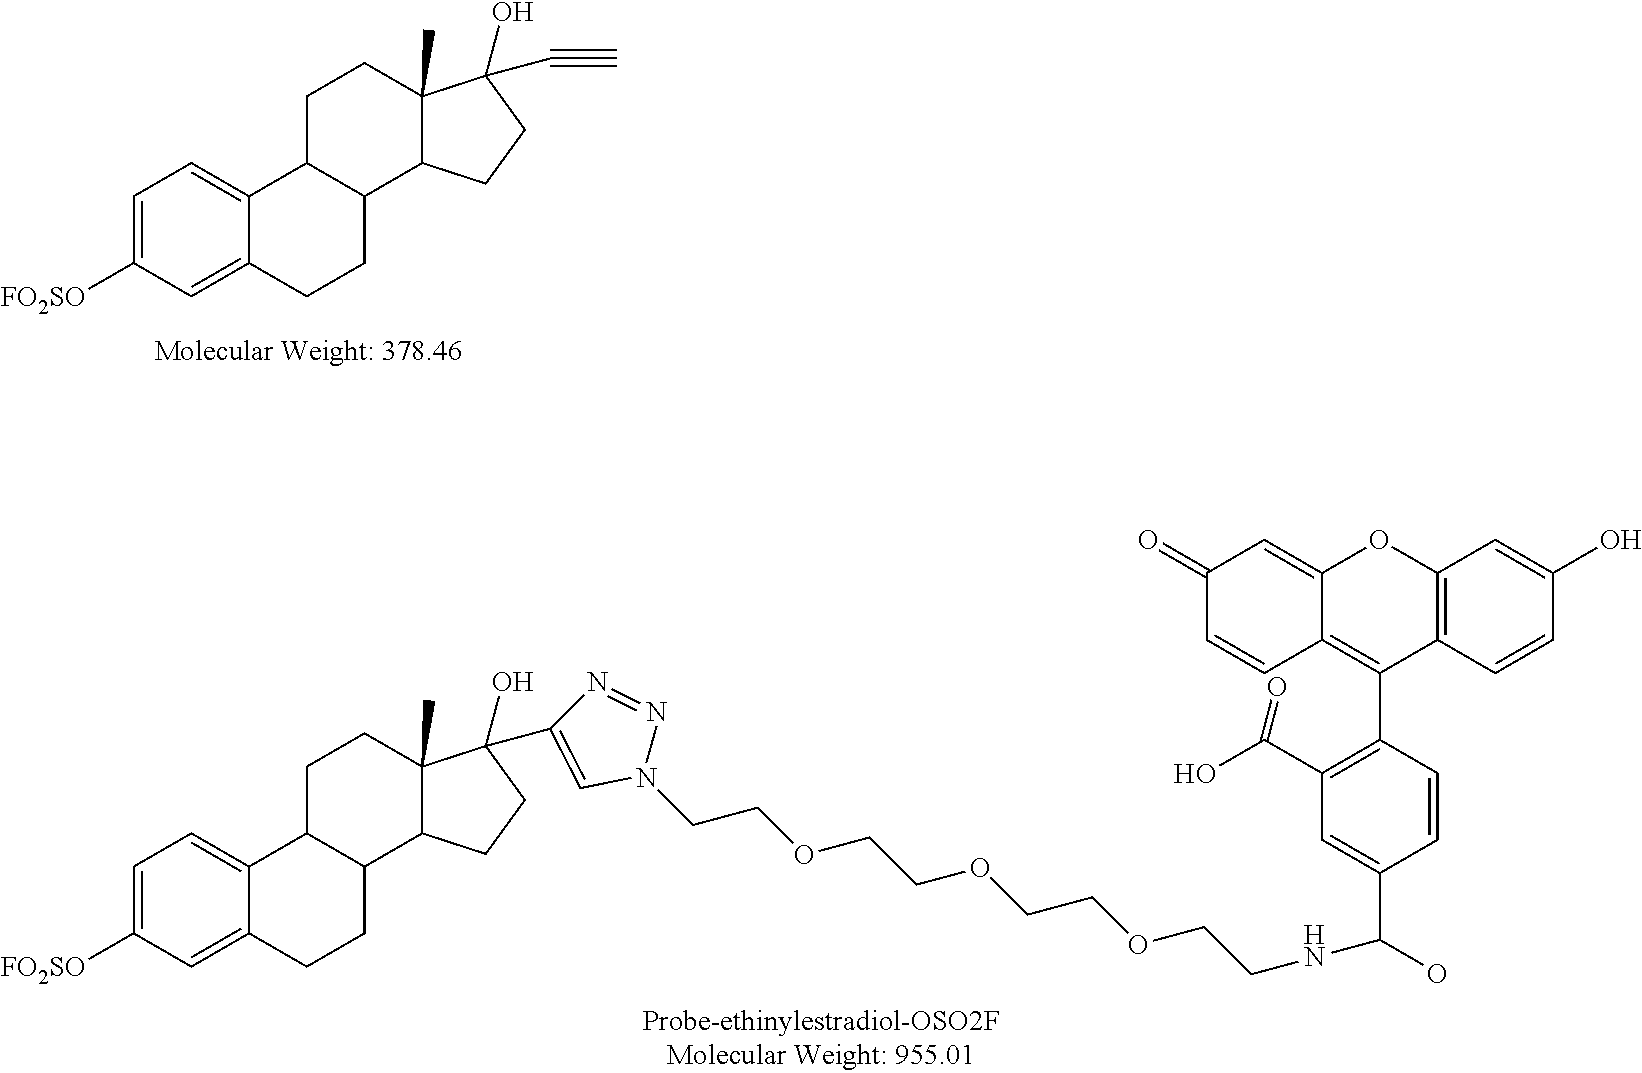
C1=C([FO2SO])C=C2C(=C1)C1C(CC2)C2C(C)(CC1)C(C#C)(O)CC2.C1=C([FO2SO])C=C2C(=C1)C1C(CC2)C2C(C)(CC1)C(O)(C1=CN(CCOCCOCCOCCNC(C3=CC(C(O)=O)=C(C4=C5C(=CC(=O)C=C5)OC5=C4C=CC(O)=C5)C=C3)O)N=N1)CC2
